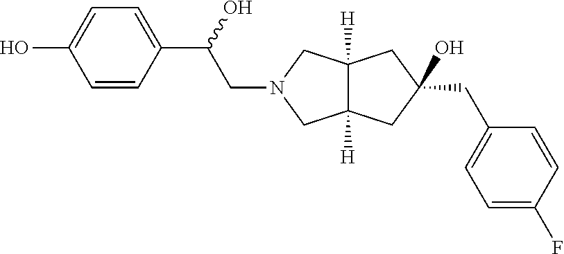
C1=CC(C(O)CN2CC3([H])C([H])(C2)CC(CC2=CC=C(F)C=C2)(O)C3)=CC=C1O
